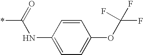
C1=C(OC(F)(F)F)C=CC(NC(=O)*)=C1
